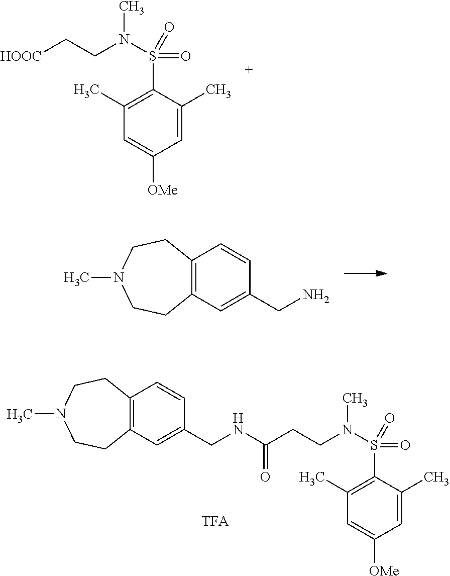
N(C(CCN(S(=O)(=O)C1=C(C)C=C([OMe])C=C1C)C)=O)CC1=CC2=C(C=C1)CCN(C)CC2.[HOOC]CCN(S(=O)(=O)C1=C(C)C=C([OMe])C=C1C)C.C12=C(C=C(CN)C=C1)CCN(C)CC2
